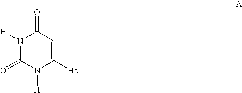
N1([H])C(=O)N([H])C([Hal])=CC1=O
